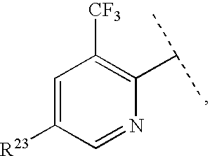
C1=C([R23])C=NC(C(C)C)=C1[CF3]
